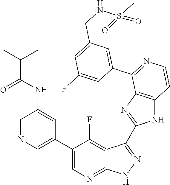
C1=NC=C(C2=CN=C3C(=C2F)C(C2=NC4=C(N2)C=CN=C4C2=CC(CNS(C)(=O)=O)=CC(F)=C2)=N[N H]3)C=C1NC(C(C)C)=O
